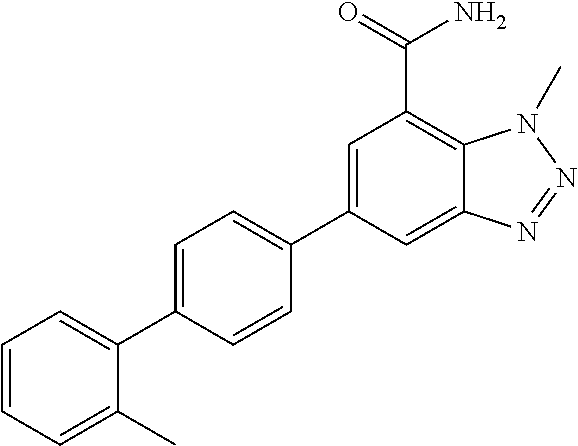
C1=C(C2=CC=C(C3=CC=CC=C3C)C=C2)C=C2C(=C1C(N)=O)N(C)N=N2
